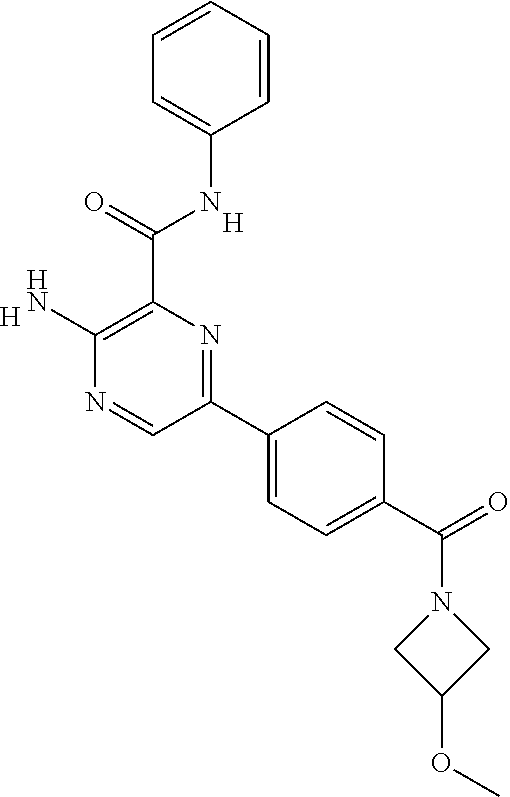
C1=CC=CC(NC(C2=C(N)N=CC(C3=CC=C(C(=O)N4CC(OC)C4)C=C3)=N2)=O)=C1.[H].[H]
